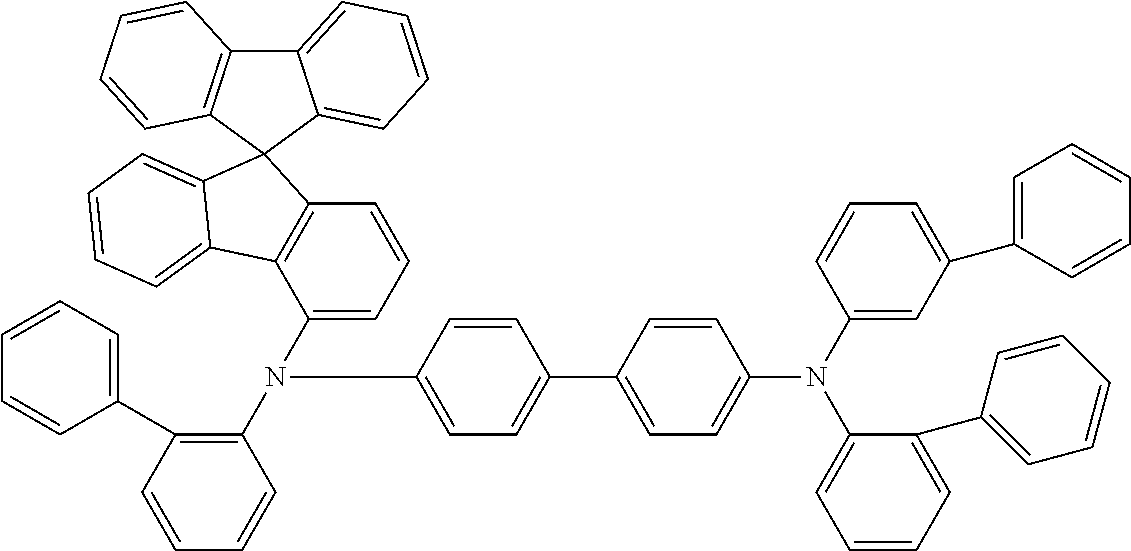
C1=CC=C(C2=C(N(C3=CC=C(C4=CC=C(N(C5=CC(C6=CC=CC=C6)=CC=C5)C5=CC=CC=C5C5=CC=CC=C5)C=C4)C=C3)C3=CC=CC4=C3C3=CC=CC=C3C43C4=C(C5=CC=CC=C53)C=CC=C4)C=CC=C2)C=C1
